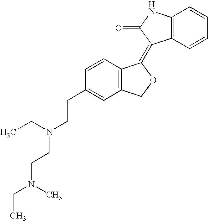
C12=C(C=CC=C1)C(=C1C3=C(CO1)C=C(CCN(CC)CCN(CC)C)C=C3)C(=O)N2
